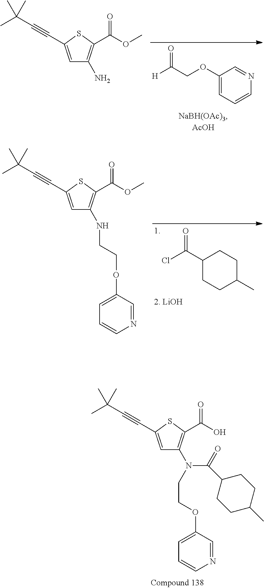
C1(OCC([H])=O)=CC=CN=C1.C1=C(C#CC(C)(C)C)SC(C(OC)=O)=C1N.O=C(C1CCC(C)CC1)Cl.C1=C(C#CC(C)(C)C)SC(C(OC)=O)=C1NCCOC1=CC=CN=C1.C1=C(C#CC(C)(C)C)SC(C(O)=O)=C1N(CCOC1=CC=CN=C1)C(=O)C1CCC(C)CC1
